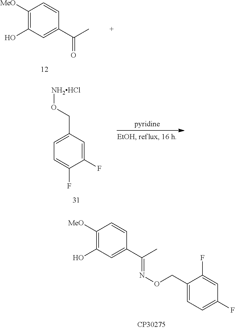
C1([MeO])=C(O)C=C(C(C)=O)C=C1.C1=C(CO[NH2HCl])C=C(F)C(F)=C1.C1([MeO])=C(O)C=C(C(C)=NOCC2=CC=C(F)C=C2F)C=C1
